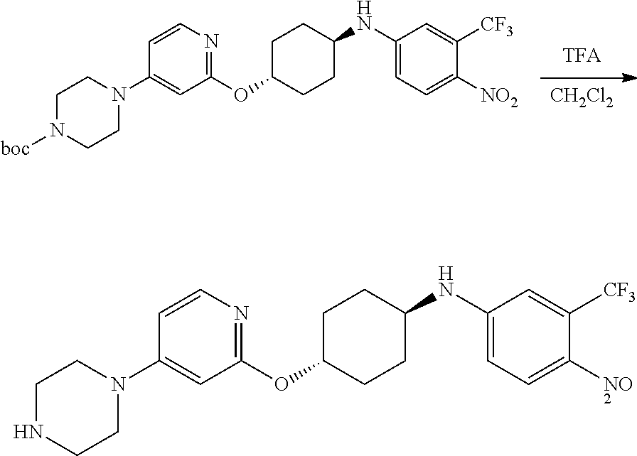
C1C(OC2=NC=CC(N3CCNCC3)=C2)CCC(NC2=CC=C([NO2])C([CF3])=C2)C1.[CH2Cl2].C1C(OC2=NC=CC(N3CCN([boc])CC3)=C2)CCC(NC2=CC=C([NO2])C([CF3])=C2)C1
